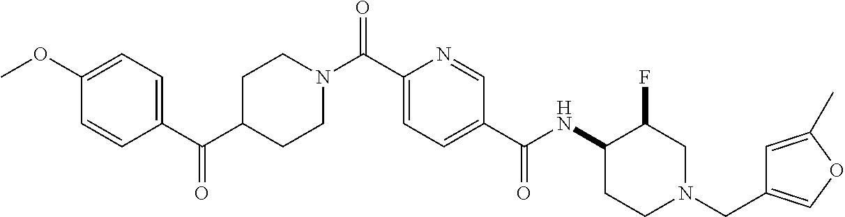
COC1=CC=C(C(C2CCN(C(C3=CC=C(C(NC4CCN(CC5=COC(C)=C5)CC4F)=O)C=N3)=O)CC2)=O)C=C1
